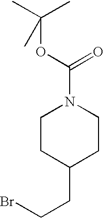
C1CC(CCBr)CCN1C(OC(C)(C)C)=O
